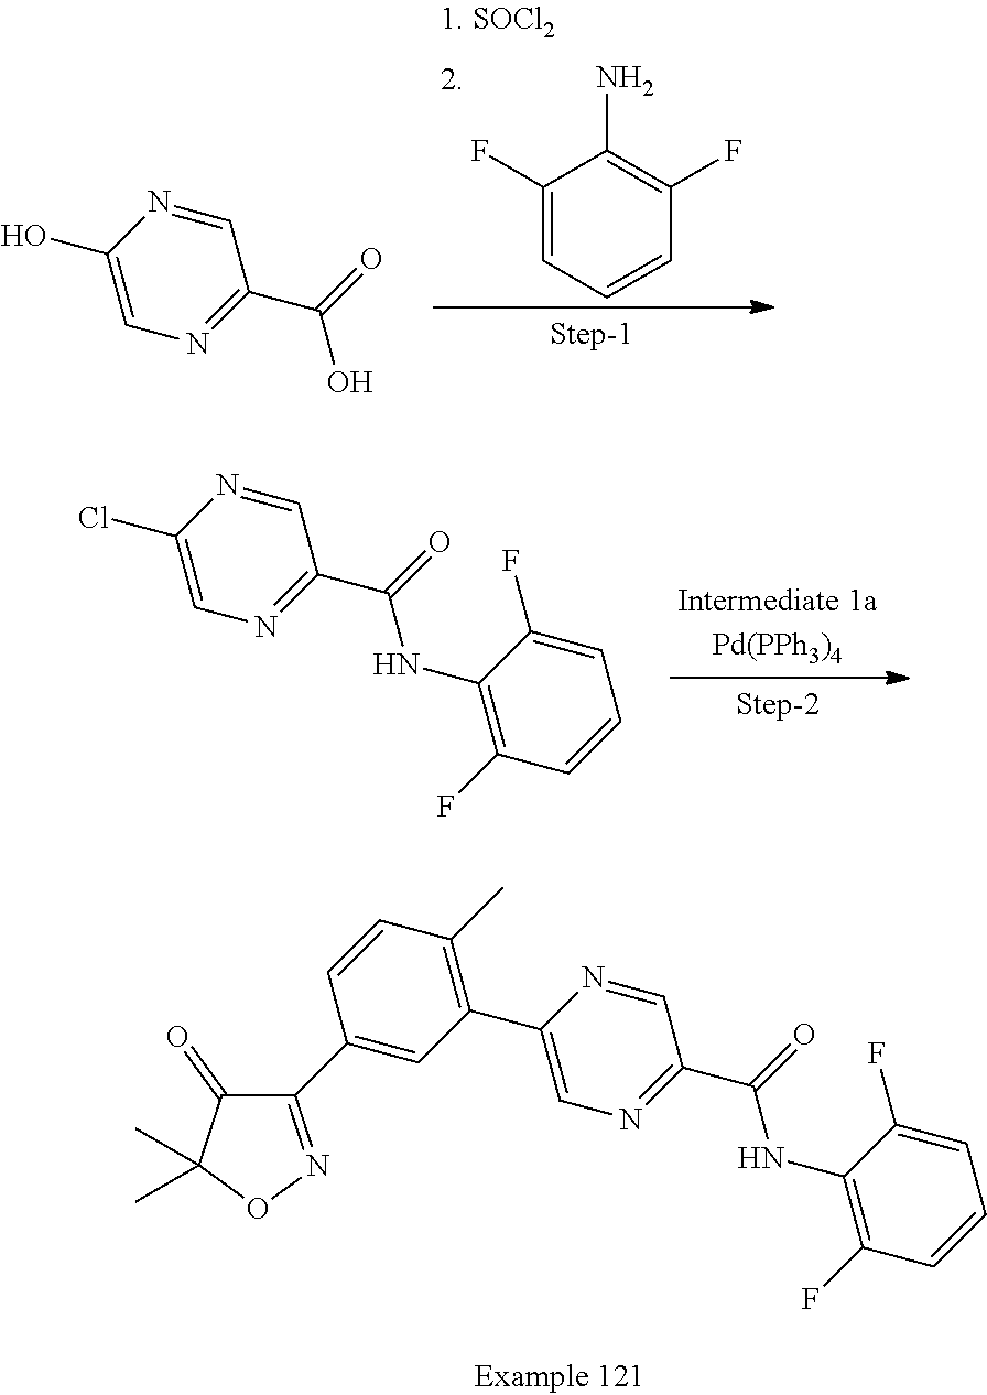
C1=C(C2=C(C)C=CC(C3=NOC(C)(C)C3=O)=C2)N=CC(C(=O)NC2=C(F)C=CC=C2F)=N1.C1(F)=CC=CC(F)=C1N.C1=C(O)N=CC(C(=O)O)=N1.C1=C(Cl)N=CC(C(=O)NC2=C(F)C=CC=C2F)=N1
